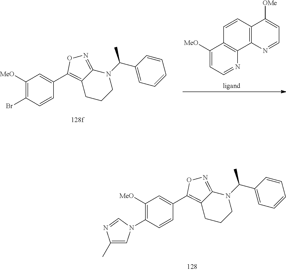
C1([MeO])=CC=NC2=C1C=CC1=C2N=CC=C1[OMe].C1([MeO])=C(Br)C=CC(C2=C3C(=NO2)N(C(C2=CC=CC=C2)C)CCC3)=C1.C1([MeO])=C(N2C=C(C)N=C2)C=CC(C2=C3C(=NO2)N(C(C2=CC=CC=C2)C)CCC3)=C1
